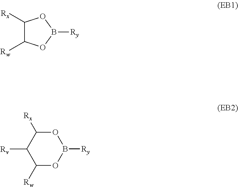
C1([Rx])C([Rw])OB([Ry])O1.C1([Rw])OB([Ry])OC([Rx])C1[Rv]
